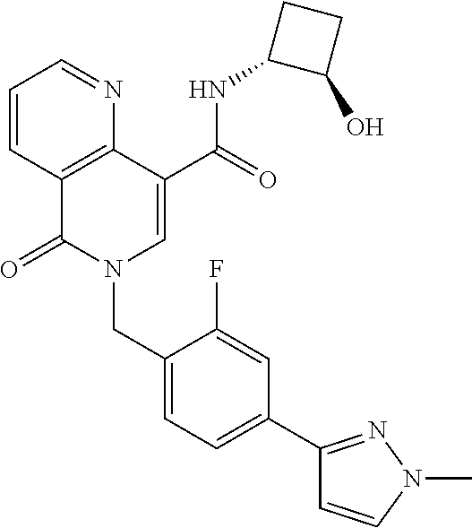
C1=CC2=C(N=C1)C(C(=O)NC1C(O)CC1)=CN(CC1=CC=C(C3=NN(C)C=C3)C=C1F)C2=O
